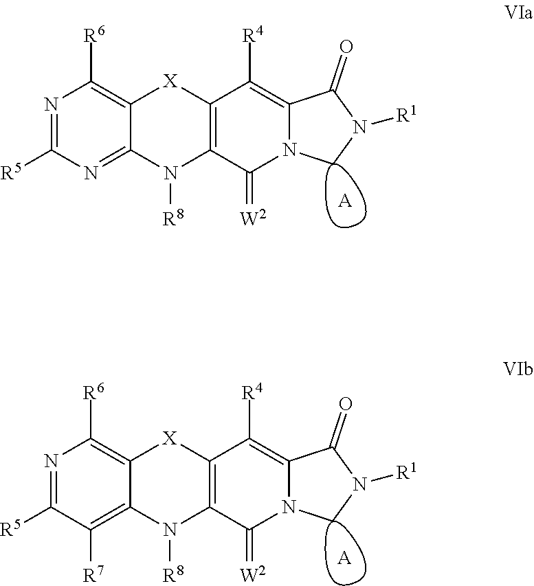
N1=C([R5])N=C2C(=C1[R6])[X]C1=C(N2[R8])C(=[W2])N2C(=C1[R4])C(=O)N([R1])C2.[A].N1=C([R5])C([R7])=C2C(=C1[R6])[X]C1=C(N2[R8])C(=[W2])N2C(=C1[R4])C(=O)N([R1])C2.[A]
